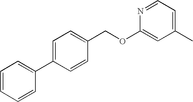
N1=CC=C(C)C=C1OCC1=CC=C(C2=CC=CC=C2)C=C1
